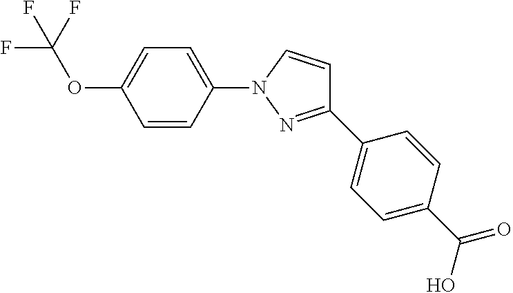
C1=CC(N2N=C(C3=CC=C(C(=O)O)C=C3)C=C2)=CC=C1OC(F)(F)F
